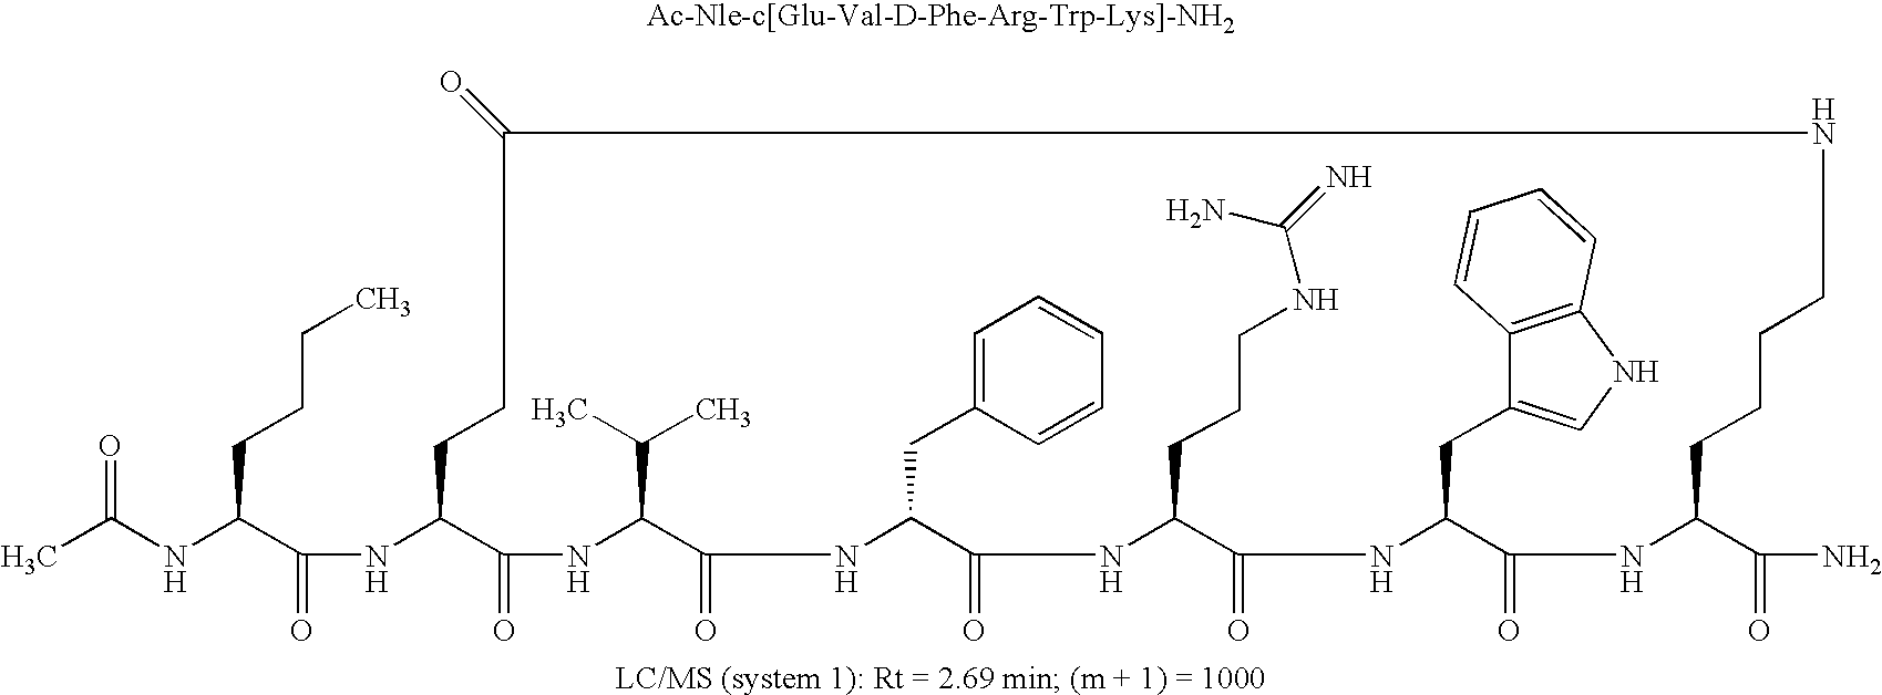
CC(NC(C(NC1C(=O)NC(C(C)C)C(=O)NC(CC2=CC=CC=C2)C(=O)NC(CCCNC(=N)N)C(=O)NC(CC2=CNC3=C2C=CC=C3)C(=O)NC(C(=O)N)CCCCNC(=O)CC1)=O)CCCC)=O
